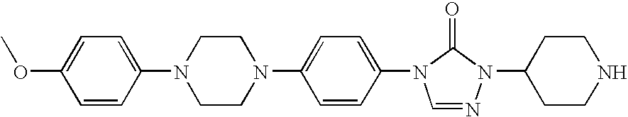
C1=CC(N2CCN(C3=CC=C(N4C=NN(C5CCNCC5)C4=O)C=C3)CC2)=CC=C1OC
